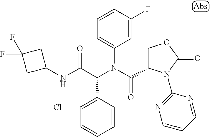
C1=CC(C(C(NC2CC(F)(F)C2)=O)N(C(=O)C2COC(=O)N2C2=NC=CC=N2)C2=CC=CC(F)=C2)=C(Cl)C=C1
